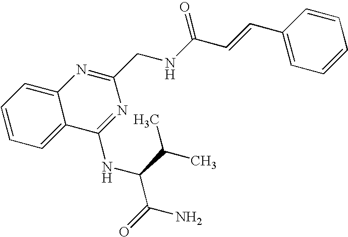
C1=C2C(=CC=C1)C(NC(C(N)=O)C(C)C)=NC(CNC(C=CC1=CC=CC=C1)=O)=N2
